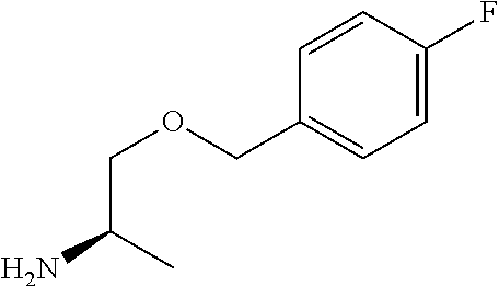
C1=C(F)C=CC(COCC(N)C)=C1
